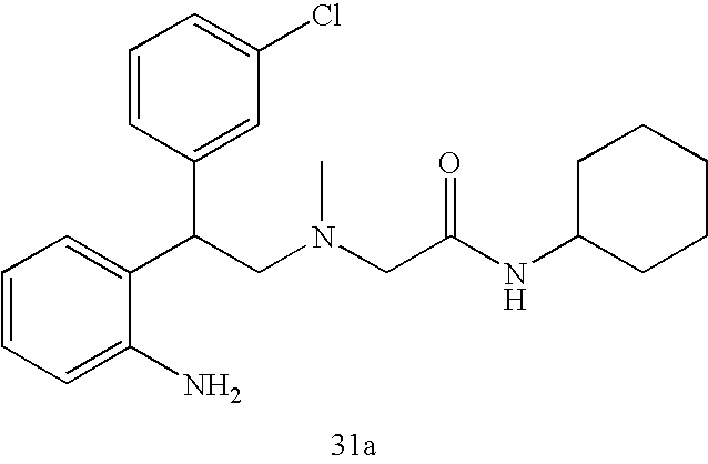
C1=C(N)C(C(C2=CC(Cl)=CC=C2)CN(CC(NC2CCCCC2)=O)C)=CC=C1
